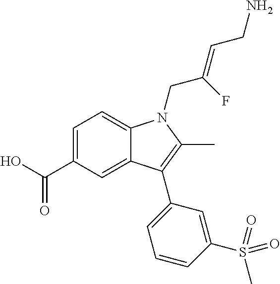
C1=C(C(O)=O)C=C2C(=C1)N(CC(=CCN)F)C(C)=C2C1=CC=CC(S(C)(=O)=O)=C1
